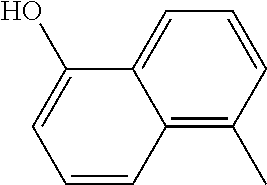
C12=C(C)C=CC=C1C(O)=CC=C2
